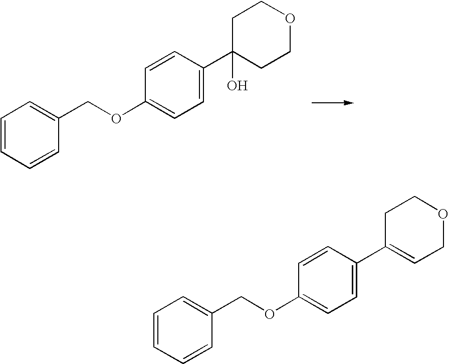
C1=CC=CC(COC2=CC=C(C3(O)CCOCC3)C=C2)=C1.C1=CC=CC(COC2=CC=C(C3=CCOCC3)C=C2)=C1
